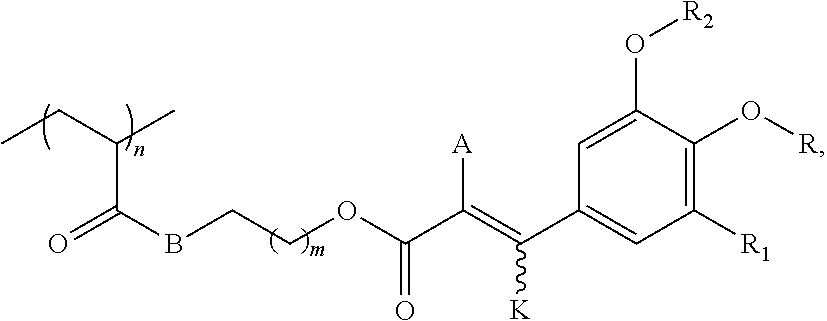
O=C(BCCOC(C(=C(C1=CC([R1])=C(O[R])C(O[R2])=C1)[K])[A])=O)C(CC)C
